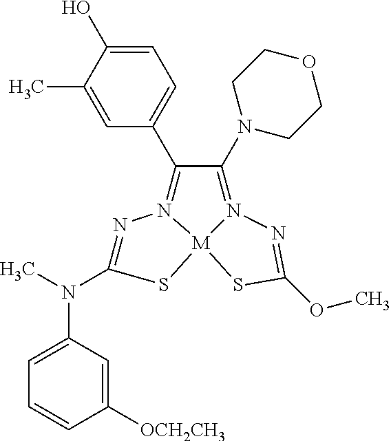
N1=C(N(C)C2=CC=CC([OCH2CH3])=C2)S[M]23N1=C(C1=CC=C(O)C(C)=C1)C(N1CCOCC1)=N2N=C(OC)S3
